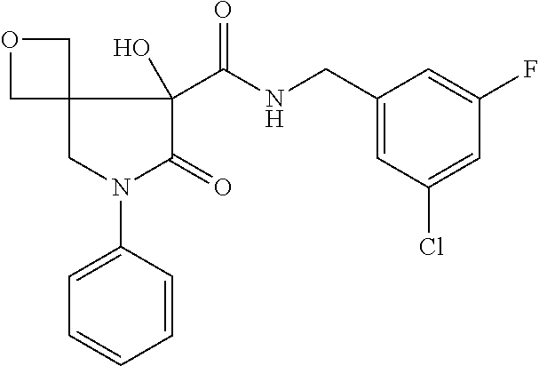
C12(CN(C3=CC=CC=C3)C(=O)C1(C(NCC1=CC(Cl)=CC(F)=C1)=O)O)COC2
